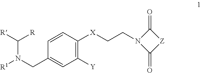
C1=CC([X]CCN2C(=O)[Z]C2=O)=C([Y])C=C1CN([R1])C([R])[R]
